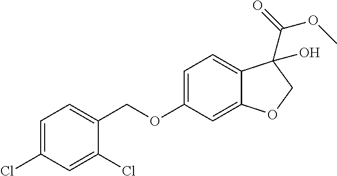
C1=C(Cl)C=C(Cl)C(COC2=CC=C3C(=C2)OCC3(C(OC)=O)O)=C1
